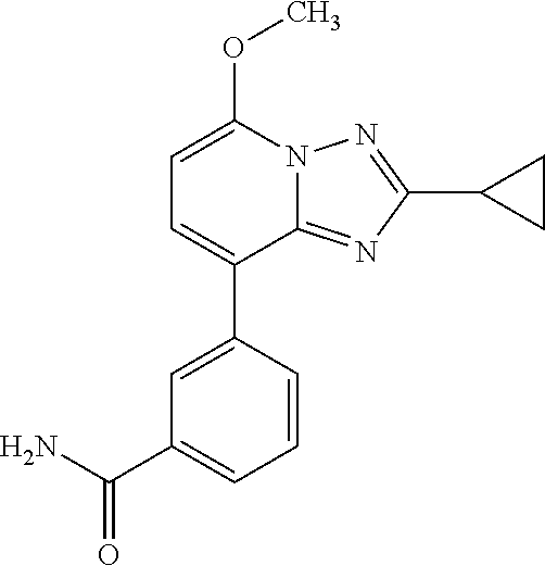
C1=C(C2=CC(C(=O)N)=CC=C2)C2=NC(C3CC3)=NN2C(OC)=C1
